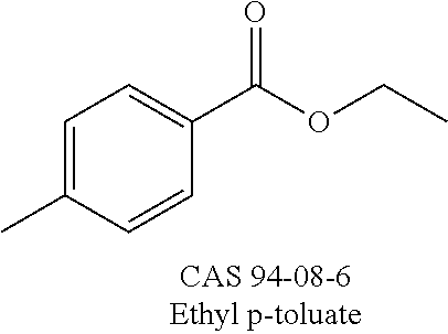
C1=C(C)C=CC(C(OCC)=O)=C1
